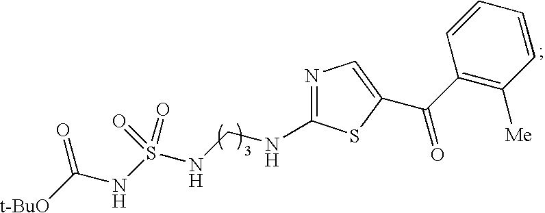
[t-BuO]C(NS(NCNC1=NC=C(C(C2=C([Me])C=CC=C2)=O)S1)(=O)=O)=O
